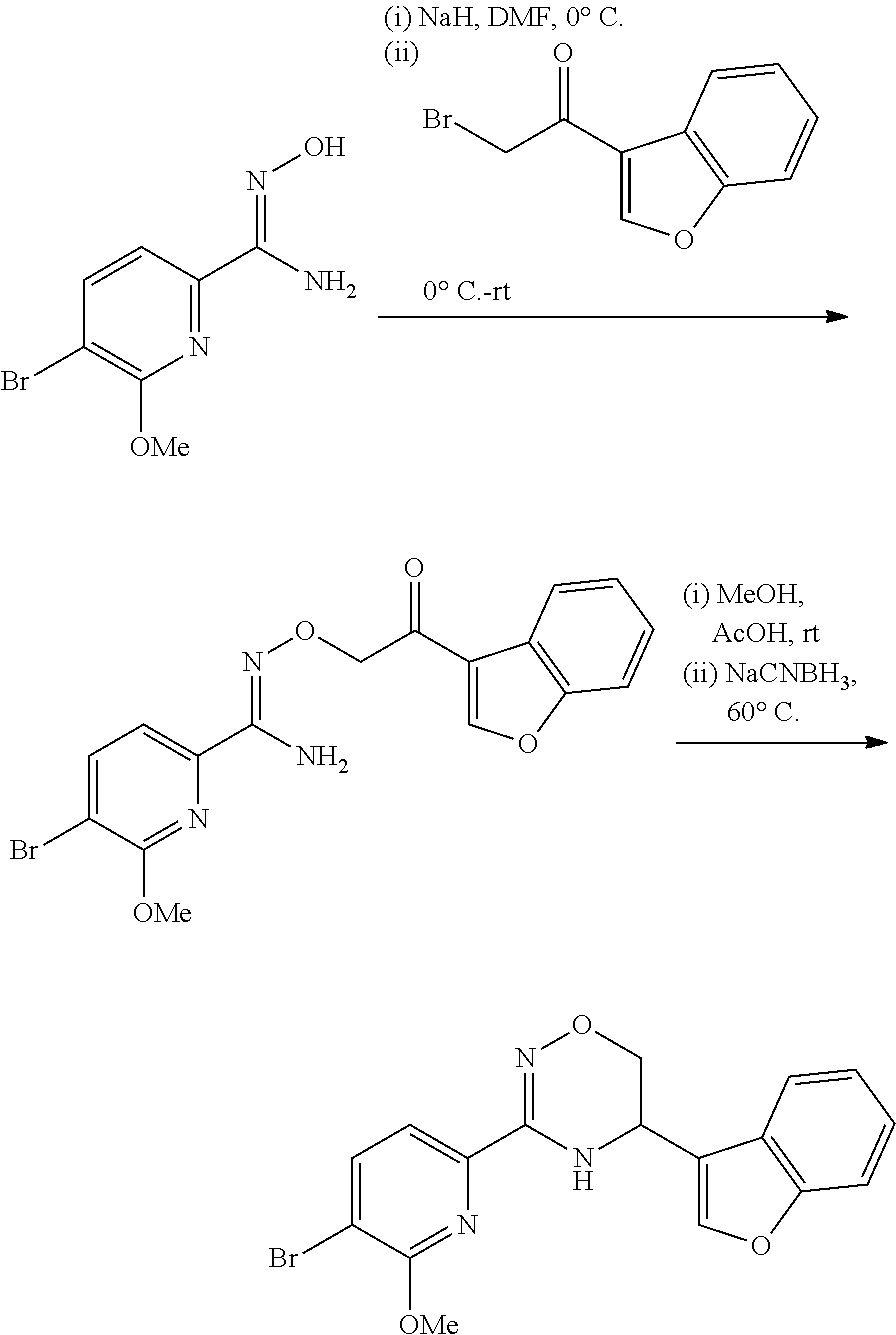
BrCC(C1=COC2=C1C=CC=C2)=O.N1=C(C(N)=NO)C=CC(Br)=C1[OMe].N1=C([OMe])C(Br)=CC=C1C(N)=NOCC(=O)C1=COC2=C1C=CC=C2.N1=C([OMe])C(Br)=CC=C1C1=NOCC(C2=COC3=C2C=CC=C3)N1
